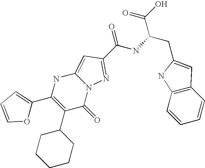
C1(C2CCCCC2)=C(C2=CC=CO2)NC2=CC(C(NC(CC3=CC4=C(C=CC=C4)N3)C(=O)O)=O)=NN2C1=O
